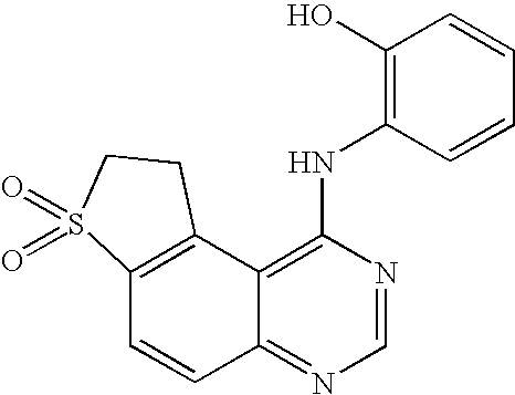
C12=C(C3=C(NC4=C(O)C=CC=C4)N=CN=C3C=C1)CCS2(=O)=O
